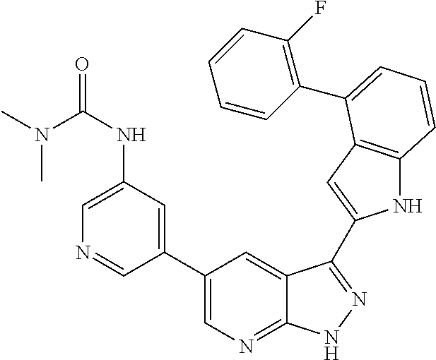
C1(C2=CN=C3C(=C2)C(C2=CC4=C(N2)C=CC=C4C2=C(F)C=CC=C2)=NN3)=CC(NC(=O)N(C)C)=CN=C1
